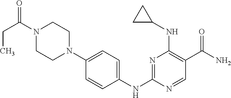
C1=CC(NC2=NC(NC3CC3)=C(C(N)=O)C=N2)=CC=C1N1CCN(C(=O)CC)CC1
